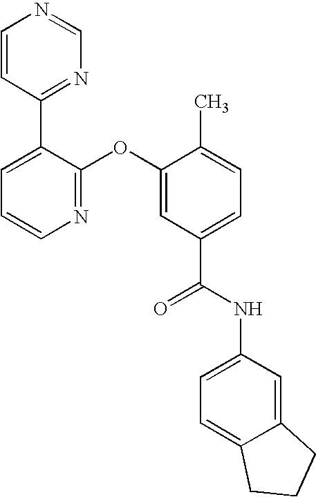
N1=C(OC2=CC(C(NC3=CC=C4C(=C3)CCC4)=O)=CC=C2C)C(C2=NC=NC=C2)=CC=C1
